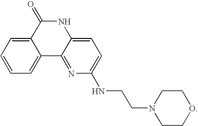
C1=CC=C2C(=C1)C1=NC(NCCN3CCOCC3)=CC=C1NC2=O
